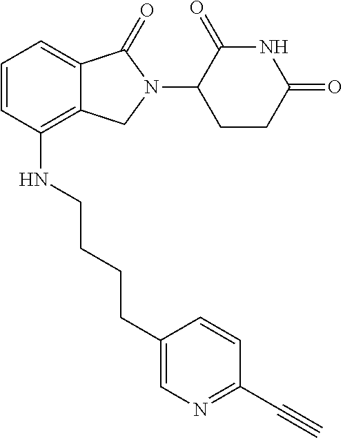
C1=CC(NCCCCC2=CN=C(C#C)C=C2)=C2C(=C1)C(=O)N(C1CCC(=O)NC1=O)C2
